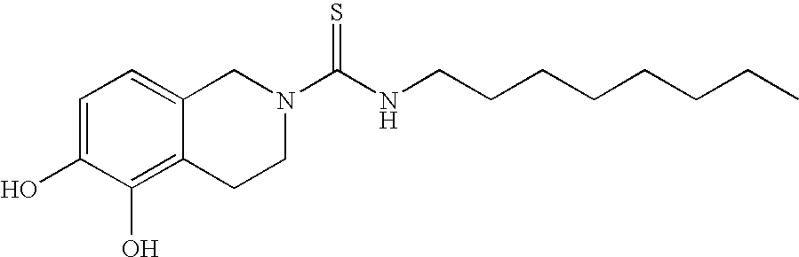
C1=C(O)C(O)=C2C(=C1)CN(C(NCCCCCCCC)=S)CC2
